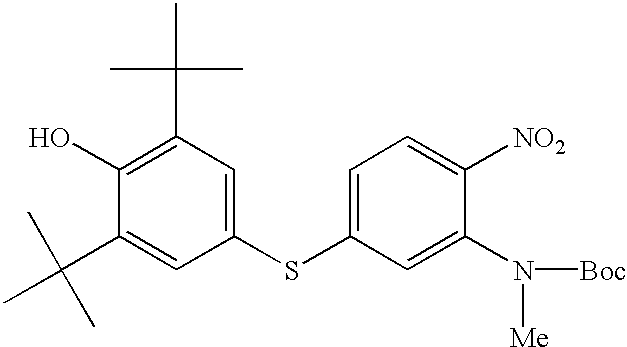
OC1=C(C(C)(C)C)C=C(SC2=CC=C([NO2])C(N([Me])[Boc])=C2)C=C1C(C)(C)C
